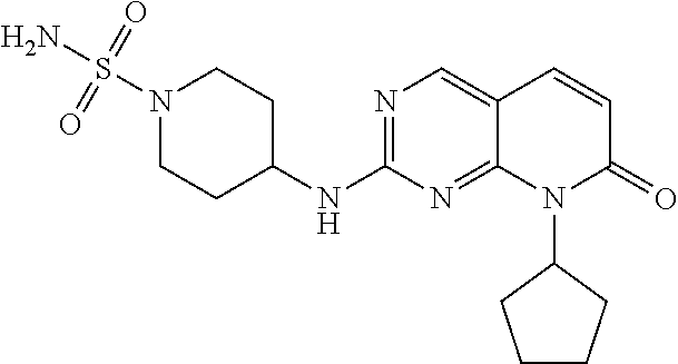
N1(S(N)(=O)=O)CCC(NC2=NC=C3C(=N2)N(C2CCCC2)C(=O)C=C3)CC1
